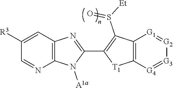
C12=C(C=C([R3])C=N1)N=C(C1=C(S([Et])=O)C3=C([T1]1)[G4]=[G3][G2]=[G1]3)N2[A1a]
